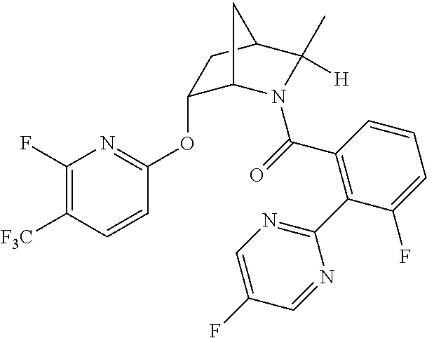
O(C1=NC(F)=C([F3C])C=C1)C1C2N(C(=O)C3=C(C4=NC=C(F)C=N4)C(F)=CC=C3)C([H])(C)C(C1)C2
